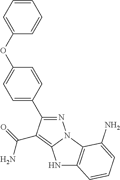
N1=C(C2=CC=C(OC3=CC=CC=C3)C=C2)C(C(=O)N)=C2N1C1=C(N2)C=CC=C1N
